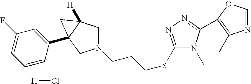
N1(CCCSC2=NN=C(C3=C(C)N=CO3)N2C)CC2([H])C(C3=CC(F)=CC=C3)(C1)C2.[H]Cl
